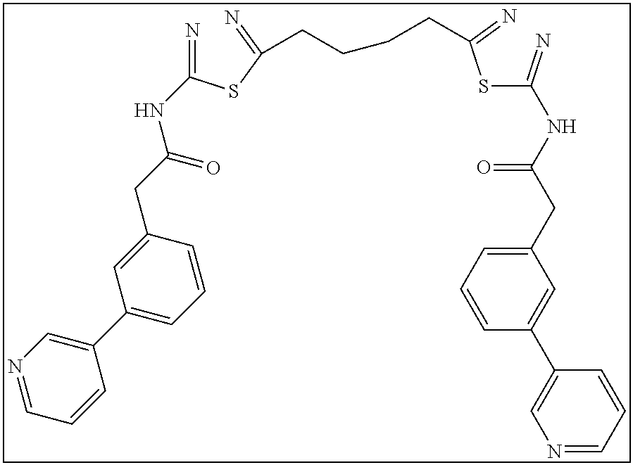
N=C(SC(=N)CCCCC(SC(=N)NC(CC1=CC=CC(C2=CN=CC=C2)=C1)=O)=N)NC(CC1=CC(C2=CN=CC=C2)=CC=C1)=O
